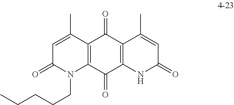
C1=C(C)C2=C(N(CCCCC)C1=O)C(=O)C1=C(C2=O)C(C)=CC(=O)N1
